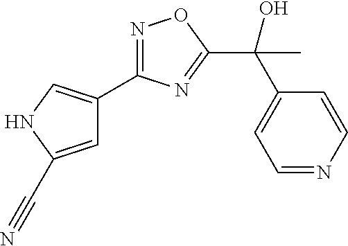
C1=C(C#N)NC=C1C1=NOC(C(C)(C2=CC=NC=C2)O)=N1
